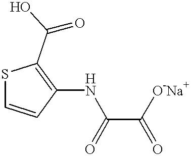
S1C=CC(NC(C(=O)[O-Na+])=O)=C1C(O)=O
